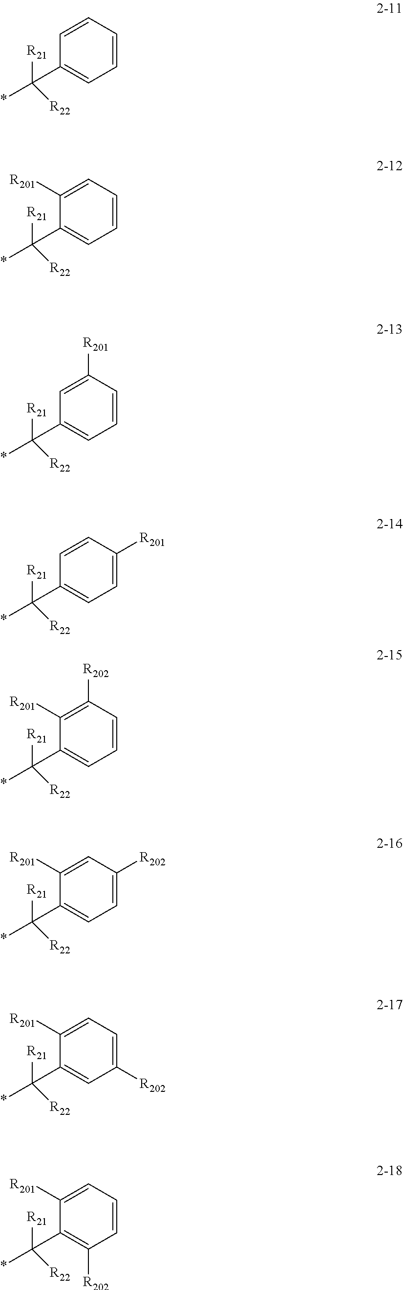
C1=CC=CC(C([R22])(*)[R21])=C1.C1=CC=C([R201])C(C([R22])(*)[R21])=C1.C1=CC([R201])=CC(C([R22])(*)[R21])=C1.C1=C([R201])C=CC(C([R22])(*)[R21])=C1.C1=CC([R202])=C([R201])C(C([R22])(*)[R21])=C1.C1=C([R202])C=C([R201])C(C([R22])(*)[R21])=C1.C1([R202])=CC=C([R201])C(C([R22])(*)[R21])=C1.C1=CC=C([R201])C(C([R22])(*)[R21])=C1[R202]
